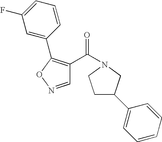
C1C(C2=CC=CC=C2)CN(C(=O)C2=C(C3=CC(F)=CC=C3)ON=C2)C1
